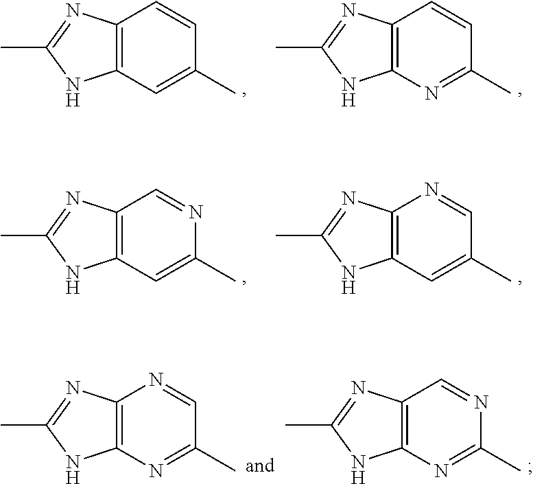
CC1=NC2=C(N1)C=C(C)C=C2.CC1=NC2=C(N1)N=C(C)C=C2.CC1=NC2=C(N1)C=C(C)N=C2.CC1=NC2=C(N1)C=C(C)C=N2.CC1=NC2=C(N1)N=C(C)N=C2.CC1=NC2=C(N1)N=C(C)C=N2
